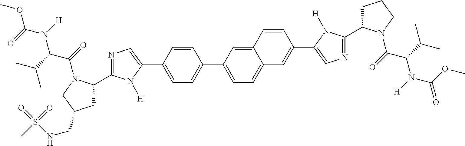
C1=C(C2=CN=C(C3CC(CNS(=O)(=O)C)CN3C(=O)C(C(C)C)N(C(OC)=O)[H])N2[H])C=CC(C2=CC=C3C(=C2)C=CC(C2=CN=C(C4CCCN4C(=O)C(C(C)C)N(C(=O)OC)[H])N2[H])=C3)=C1
